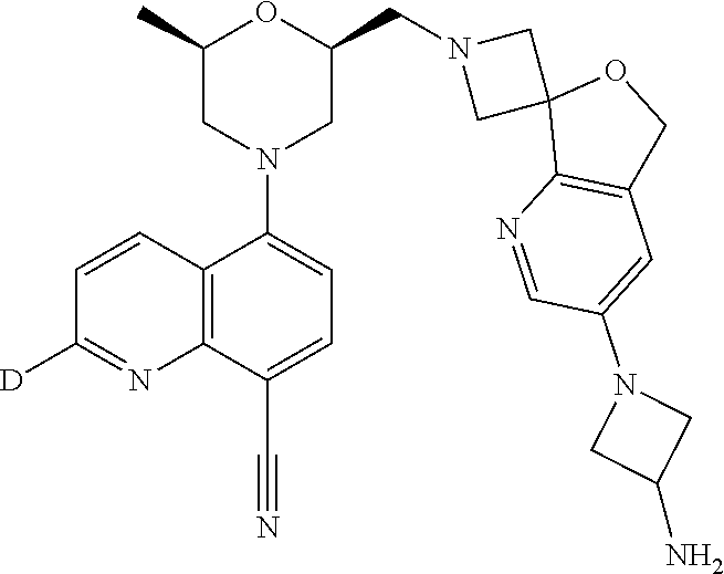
C1(C)CN(C2=CC=C(C#N)C3=C2C=CC([D])=N3)CC(CN2CC3(C2)C2=C(CO3)C=C(N3CC(N)C3)C=N2)O1
